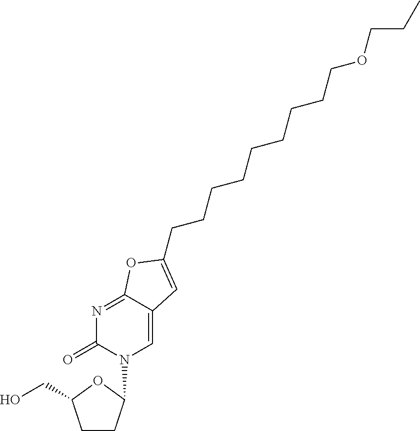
C1CC(N2C=C3C(=NC2=O)OC(CCCCCCCCCOCCC)=C3)OC1CO
